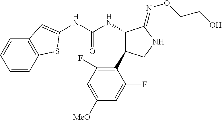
C1(NC(NC2C(=NOCCO)NCC2C2=C(F)C=C([OMe])C=C2F)=O)=CC2=C(S1)C=CC=C2
